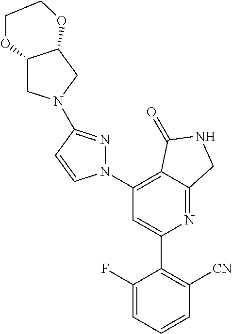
C1(C2=C([CN])C=CC=C2F)=CC(N2N=C(N3CC4C(C3)OCCO4)C=C2)=C2C(=N1)CNC2=O
